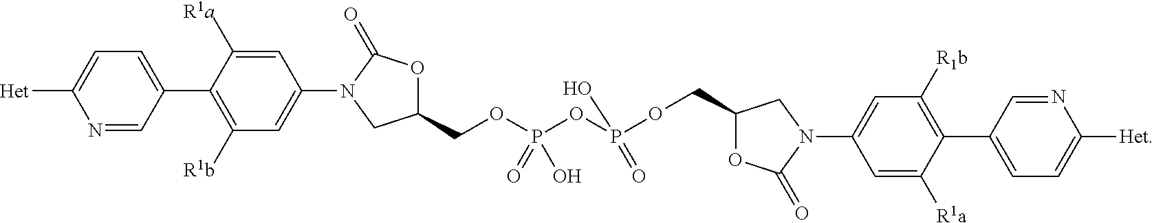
N1=CC(C2=C([R1b])C=C(N3CC(COP(=O)(O)OP(O)(=O)OCC4OC(=O)N(C5=CC([R1b])=C(C6=CC=C([Het])N=C6)C([R1a])=C5)C4)OC3=O)C=C2[R1a])=CC=C1[Het]
